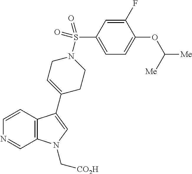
C12=C(C=CN=C1)C(C1=CCN(S(C3=CC=C(OC([Me])[Me])C(F)=C3)(=O)=O)CC1)=CN2C[CO2H]
